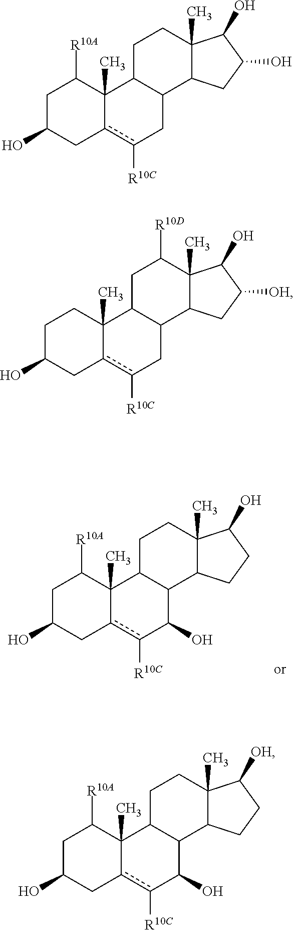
C1C(O)Cc2c([R10C])C(O)C3C(C2(C)C1[R10A])CCC1(C)C3CCC1O.C1C(O)Cc2c([R10C])CC3C(C2(C)C1[R10A])CCC1(C)C3CC(O)C1O.C1C(O)Cc2c([R10C])CC3C(C2(C)C1)CC([R10D])C1(C)C3CC([OH])C1O.C1C(O)Cc2c([R10C])C(O)C3C(C2(C)C1[R10A])CCC1(C)C3CCC1[OH]
